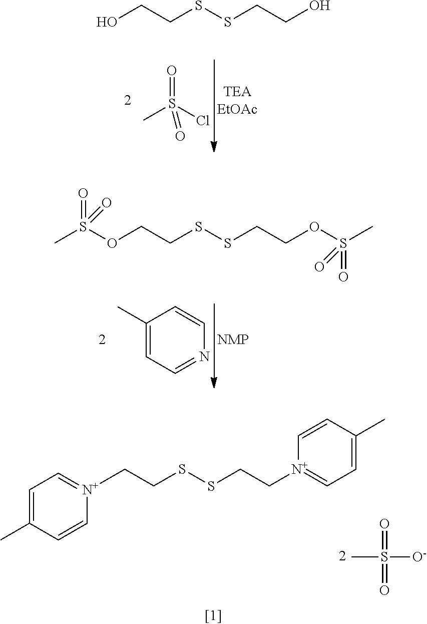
OCCSSCCO.O=S(=O)(C)Cl.CS(OCCSSCCOS(C)(=O)=O)(=O)=O.N1=CC=C(C)C=C1.CS(=O)(=O)[O-].C1=CC(C)=CC=[N+]1CCSSCC[N+]1=CC=C(C)C=C1
